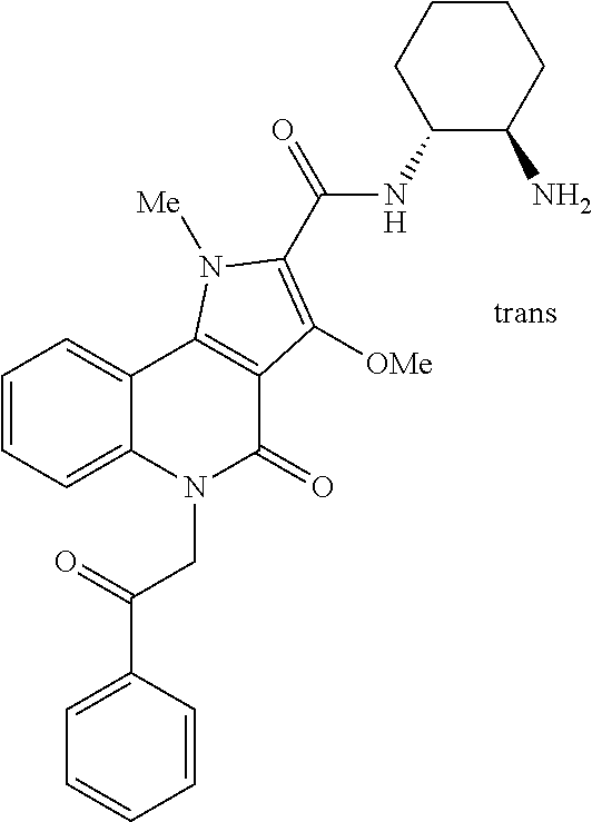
[trans].C1=C(C(=O)CN2C(=O)C3=C(C4=CC=CC=C24)N([Me])C(C(=O)NC2C(N)CCCC2)=C3[OMe])C=CC=C1
